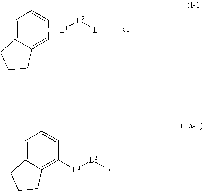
C1=C2C(=C([L1][L2][E])C=C1)CCC2.[L1]([L2][E])C.C1=C2C(=CC=C1)CCC2
